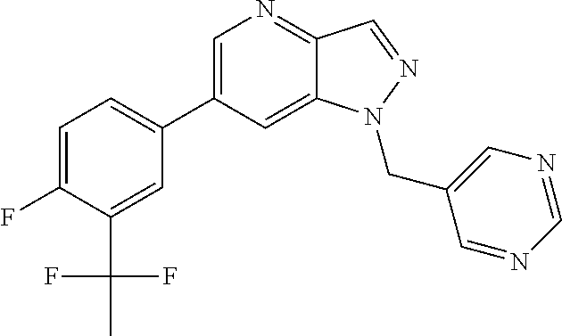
C1(C2=CC=C(F)C(C(C)(F)F)=C2)=CN=C2C(=C1)N(CC1=CN=CN=C1)N=C2
